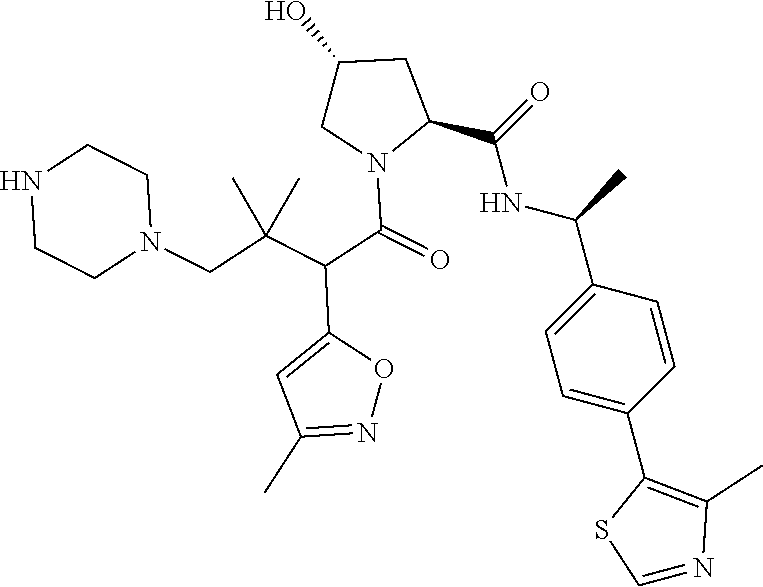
C1=C(C(C)NC(C2CC(O)CN2C(C(C(CN2CCNCC2)(C)C)C2=CC(C)=NO2)=O)=O)C=CC(C2=C(C)N=CS2)=C1
